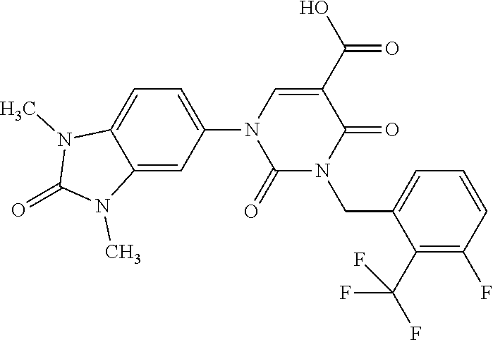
C1=C(N2C(=O)N(CC3=CC=CC(F)=C3C(F)(F)F)C(=O)C(C(=O)O)=C2)C=C2C(=C1)N(C)C(=O)N2C
